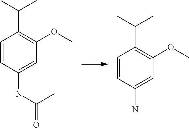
C1=CC(NC(=O)C)=CC(OC)=C1C(C)C.C1=CC(N)=CC(OC)=C1C(C)C
